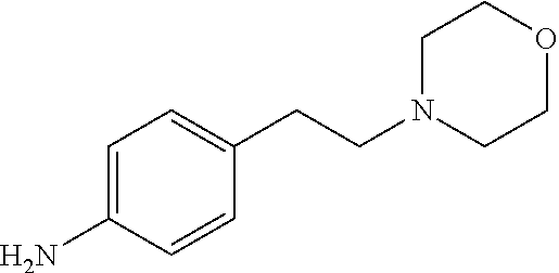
C1=C(N)C=CC(CCN2CCOCC2)=C1
